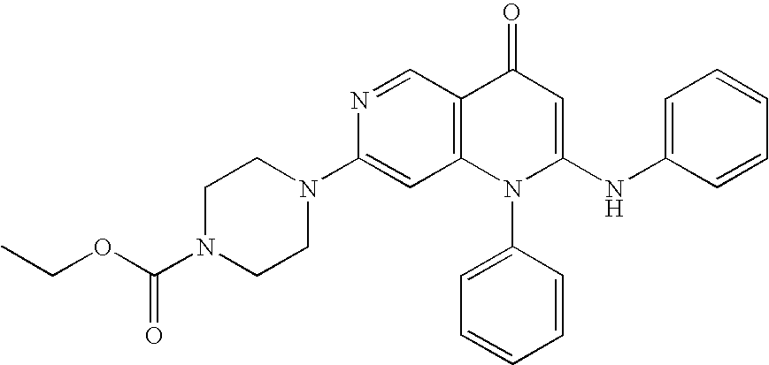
N1(C2=CC3=C(C=N2)C(=O)C=C(NC2=CC=CC=C2)N3C2=CC=CC=C2)CCN(C(OCC)=O)CC1
